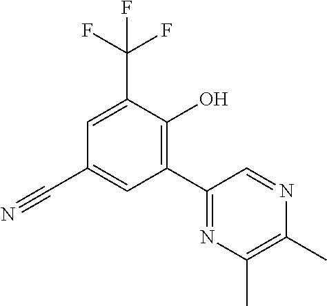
C1(C)=C(C)N=C(C2=C(O)C(C(F)(F)F)=CC(C#N)=C2)C=N1
